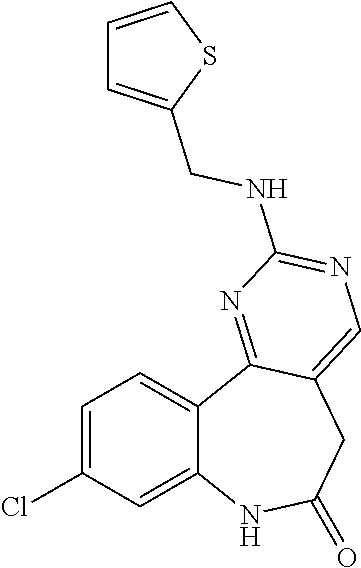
C12=CC(Cl)=CC=C1C1=NC(NCC3=CC=CS3)=NC=C1CC(=O)N2
